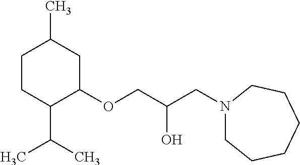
C1CC(C(C)C)C(OCC(O)CN2CCCCCC2)CC1C
